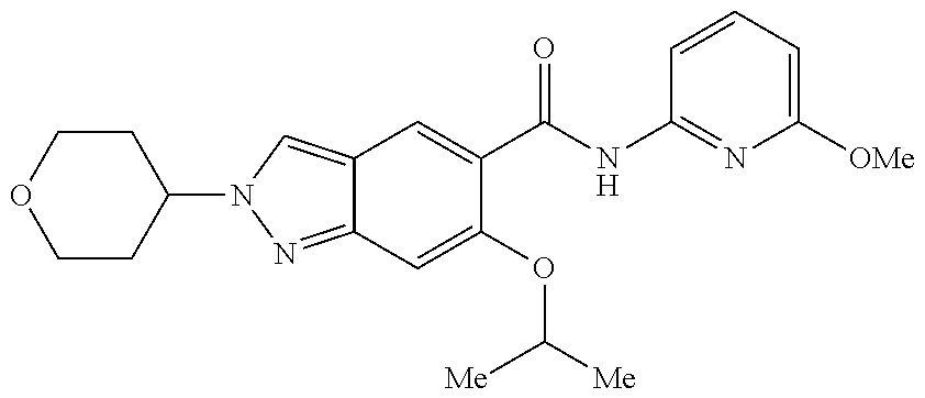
C12=CN(C3CCOCC3)N=C1C=C(OC([Me])[Me])C(C(NC1=NC([OMe])=CC=C1)=O)=C2
